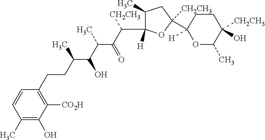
C1(C)=C(O)C([CO2H])=C(CCC(C(O)C(C)C(=O)C([CH2CH3])C2([H])C(C)CC([CH2CH3])(C3([H])OC(C)C([CH2CH3])(O)CC3)O2)C)C=C1
